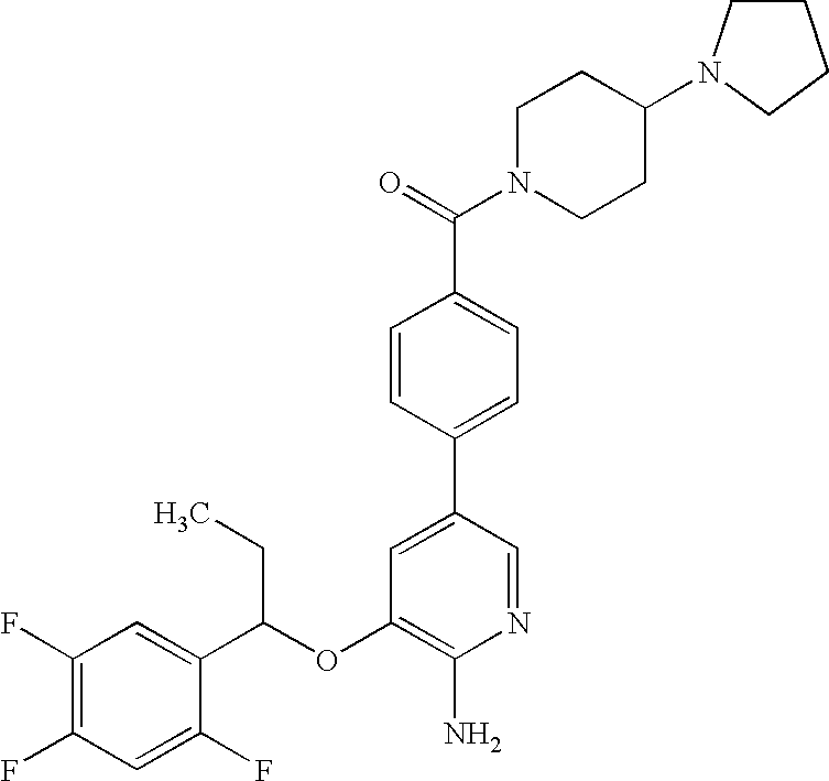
C1(OC(C2=CC(F)=C(F)C=C2F)CC)=C(N)N=CC(C2=CC=C(C(=O)N3CCC(N4CCCC4)CC3)C=C2)=C1
